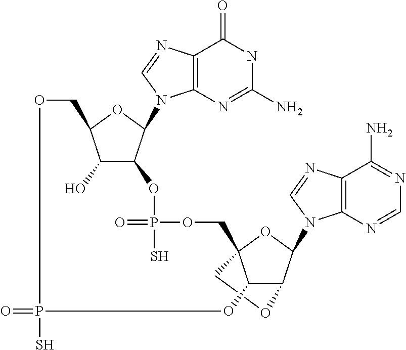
C12=C(N=C(N)NC1=O)N(C1C3C(O)C(O1)COP(S)(=O)OC1C4C(N5C6=C(C(N)=NC=N6)N=C5)OC1(COP(S)(=O)O3)CO4)C=N2
